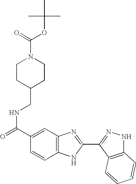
N(C(C1=CC2=C(C=C1)NC(C1=NNC3=C1C=CC=C3)=N2)=O)CC1CCN(C(=O)OC(C)(C)C)CC1
